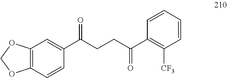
C1(C(CCC(C2=C([CF3])C=CC=C2)=O)=O)=CC2=C(C=C1)OCO2
